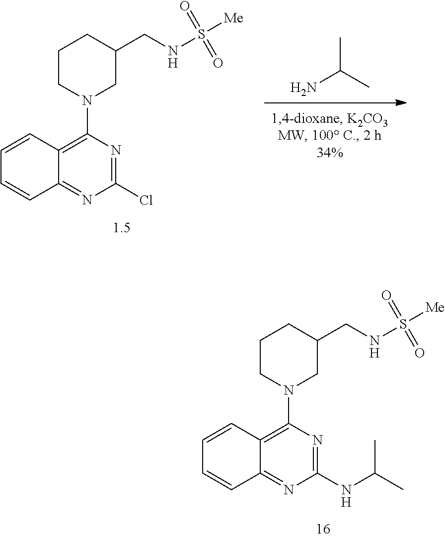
C1C(CNS([Me])(=O)=O)CCCN1C1=C2C(=NC(NC(C)C)=N1)C=CC=C2.CC(C)N.C1C(CNS([Me])(=O)=O)CCCN1C1=C2C(=NC(Cl)=N1)C=CC=C2
